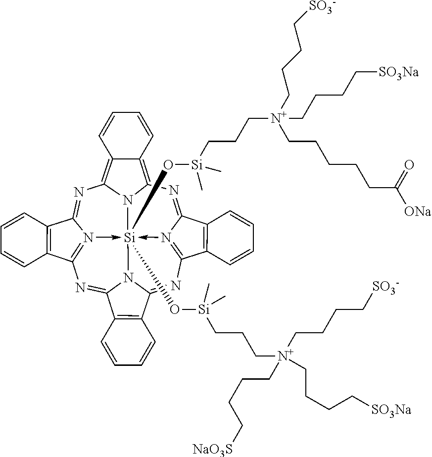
N1=C2N3->[Si]45(O[Si](CCC[N+](CCCC[SO3-])(CCCC[NaO3S])CCCC[SO3Na])(C)C)(O[Si](CCC[N+](CCCC[SO3-])(CCCC[SO3Na])CCCCCC([ONa])=O)(C)C)-N6=C(N=C7N4C(=NC=3C3=C2C=CC=C3)C2=C7C=CC=C2)C2=C(C6=NC3=C4C(=C1N35)C=CC=C4)C=CC=C2
